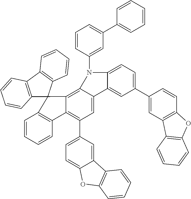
C1=CC=CC2=C1C1(C3=C4C(=CC(C5=CC=C6C(=C5)C5=C(O6)C=CC=C5)=C23)C2=CC(C3=CC5=C(C=C3)OC3=C5C=CC=C3)=CC=C2N4C2=CC(C3=CC=CC=C3)=CC=C2)C2=C(C3=C1C=CC=C3)C=CC=C2
